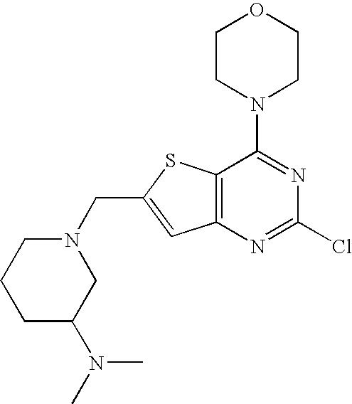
N1=C(N2CCOCC2)C2=C(N=C1Cl)C=C(CN1CCCC(N(C)C)C1)S2
